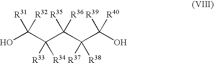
OC(C(C(C(C(O)([R40])[R39])([R37])[R38])([R35])[R36])([R33])[R34])([R32])[R31]
